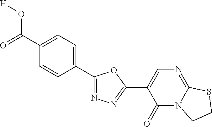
O=C(C1=CC=C(C2=NN=C(C3=CN=C4N(C3=O)CCS4)O2)C=C1)O[H]
